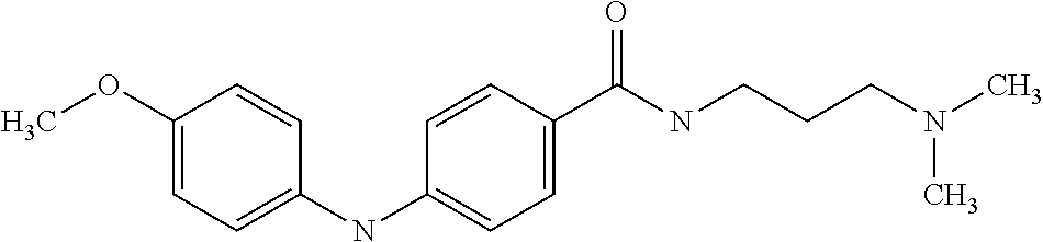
C1(OC)=CC=C(NC2=CC=C(C(NCCCN(C)C)=O)C=C2)C=C1
